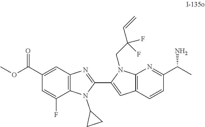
C12=C(C=C(C(OC)=O)C=C1F)N=C(C1=CC3=C(N1CC(C=C)(F)F)N=C(C(C)N)C=C3)N2C1CC1
